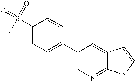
C1(S(=O)(=O)C)=CC=C(C2=CN=C3C(=C2)C=CN3)C=C1
